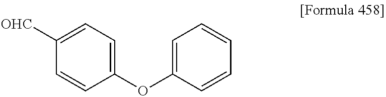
[OHC]C1=CC=C(OC2=CC=CC=C2)C=C1
